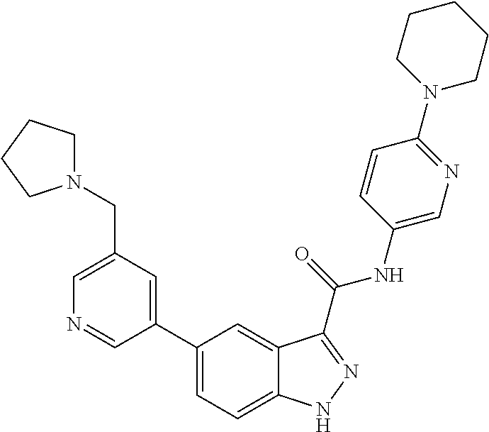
C1(CN2CCCC2)=CN=CC(C2=CC=C3C(=C2)C(C(NC2=CN=C(N4CCCCC4)C=C2)=O)=NN3)=C1
